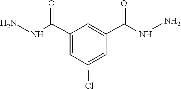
N(N)C(C1=CC(C(NN)=O)=CC(Cl)=C1)=O
